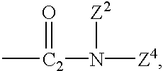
[Z4]N([C2](C)=O)[Z2]
